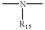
CN(C)[R15]
